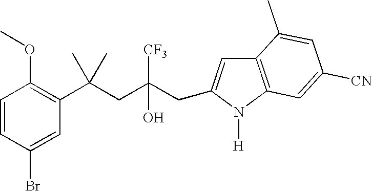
C1=CC(Br)=CC(C(CC([CF3])(O)CC2=CC3=C(N2[H])C=C([CN])C=C3C)(C)C)=C1OC
